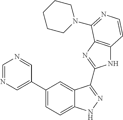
C1(C2=CN=CN=C2)=CC=C2C(=C1)C(C1=NC3=C(N1)C=CN=C3N1CCCCC1)=NN2
